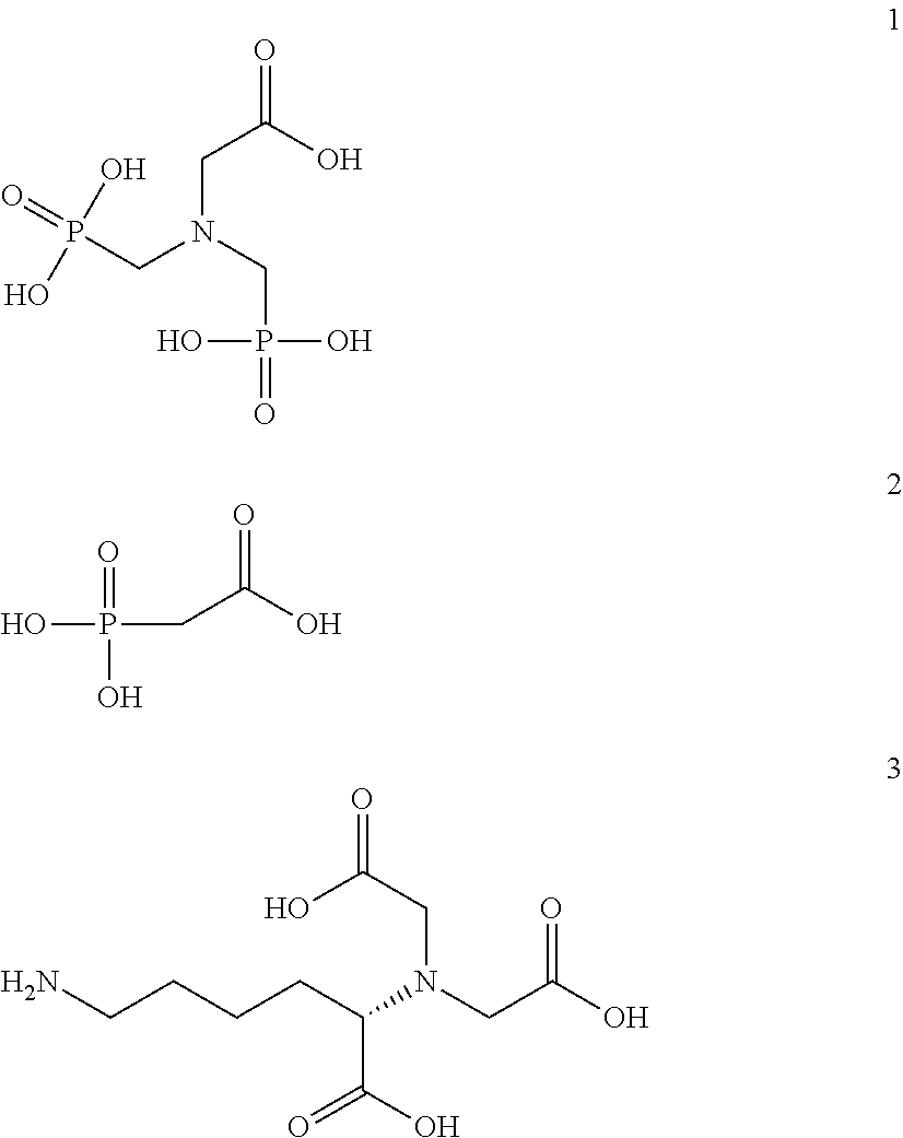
C(O)(CN(CP(=O)(O)O)CP(=O)(O)O)=O.OP(CC(O)=O)(=O)O.NCCCCC(C(O)=O)N(CC(O)=O)CC(=O)O
